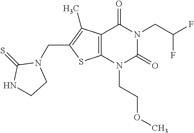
C12=C(N(CCOC)C(=O)N(CC(F)F)C1=O)SC(CN1C(=S)NCC1)=C2C
